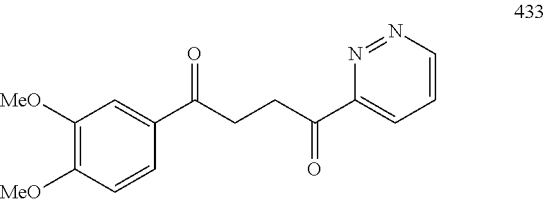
C1([MeO])=C([MeO])C=CC(C(CCC(C2=CC=CN=N2)=O)=O)=C1
